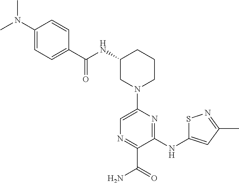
N(C1CN(C2=CN=C(C(=O)N)C(NC3=CC(C)=NS3)=N2)CCC1)C(C1=CC=C(N(C)C)C=C1)=O
